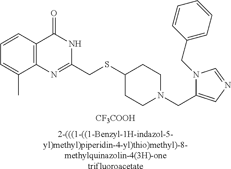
C1=C(C)C2=C(C=C1)C(=O)NC(CSC1CCN(CC3=CN=CN3CC3=CC=CC=C3)CC1)=N2.[CF3COOH].[2-(((1-((1-Benzyl-1H-indazol-5-yl)methyl)piperidin-4-yl)thio)methyl)-8-methylquinazolin-4(3H)-onetrifluoroacetate]
